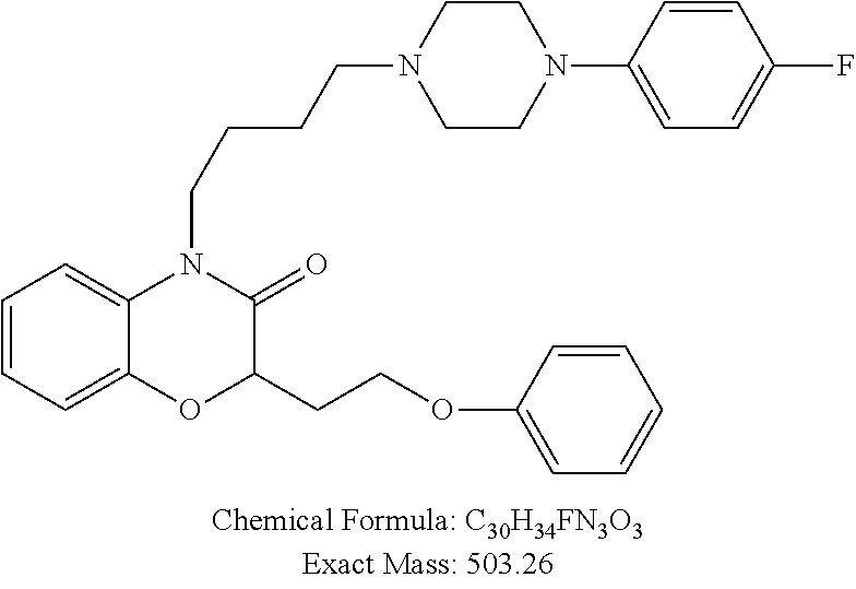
C1=CC=C2C(=C1)N(CCCCN1CCN(C3=CC=C(F)C=C3)CC1)C(=O)C(CCOC1=CC=CC=C1)O2
